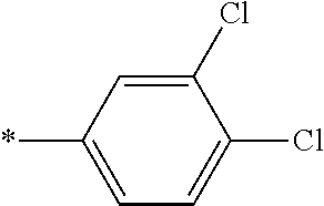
C1=C(*)C=C(Cl)C(Cl)=C1
